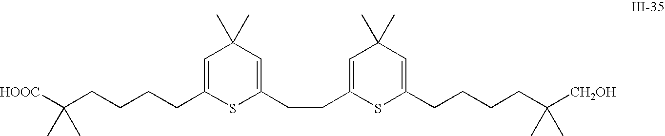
[HOOC]C(CCCCC1=CC(C)(C)C=C(CCC2=CC(C)(C)C=C(CCCCC([CH2OH])(C)C)S2)S1)(C)C
